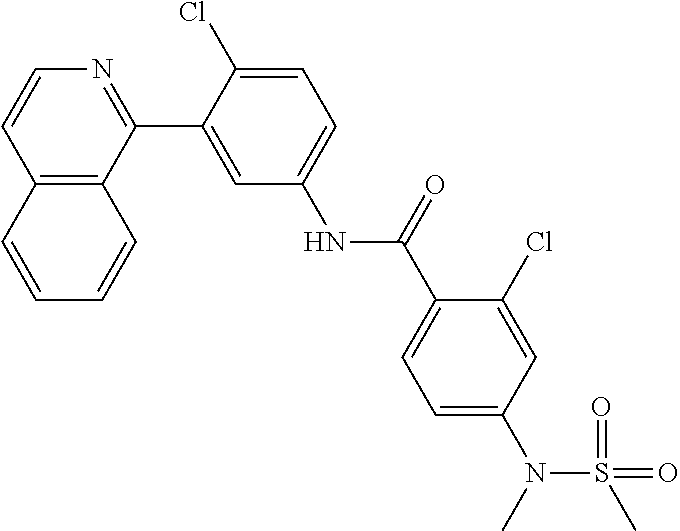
C12=C(C(C3=CC(NC(C4=CC=C(N(S(C)(=O)=O)C)C=C4Cl)=O)=CC=C3Cl)=NC=C1)C=CC=C2
